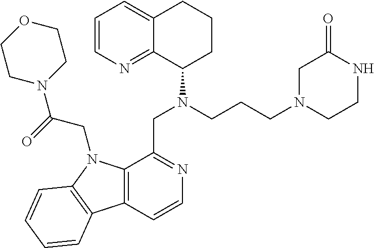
C1=CN=C2C(=C1)CCCC2N(CCCN1CCNC(=O)C1)CC1=NC=CC2=C1N(CC(N1CCOCC1)=O)C1=C2C=CC=C1
